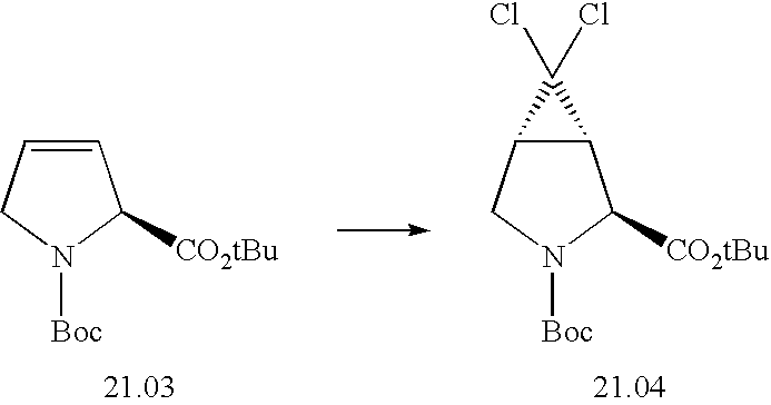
C1=CCN([Boc])C1[CO2tBu].C12C(CN([Boc])C1[CO2tBu])C2(Cl)Cl
